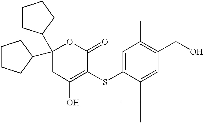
C1CCC(C2(C3CCCC3)CC(O)=C(SC3=CC(C)=C(CO)C=C3C(C)(C)C)C(=O)O2)C1
